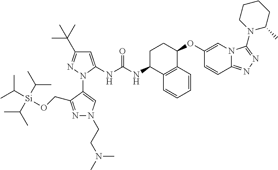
N1=C(CO[Si](C(C)C)(C(C)C)C(C)C)C(N2C(NC(NC3C4=C(C(OC5=CN6C(=NN=C6N6C(C)CCCC6)C=C5)CC3)C=CC=C4)=O)=CC(C(C)(C)C)=N2)=CN1CCN(C)C
